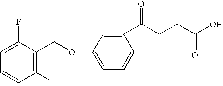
C1=CC(F)=C(COC2=CC=CC(C(CCC(O)=O)=O)=C2)C(F)=C1
